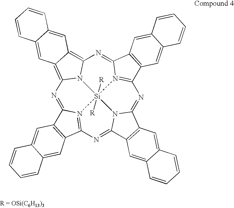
N1=C2N3=C(N=C4N5C(=NC6=N7C(=NC8=C9C(=C1N8[Si]753([R])[R])C=C1C(=C9)C=CC=C1)C1=C6C=C3C(=C1)C=CC=C3)C1=C4C=C3C(=C1)C=CC=C3)C1=C2C=C2C(=C1)C=CC=C2
